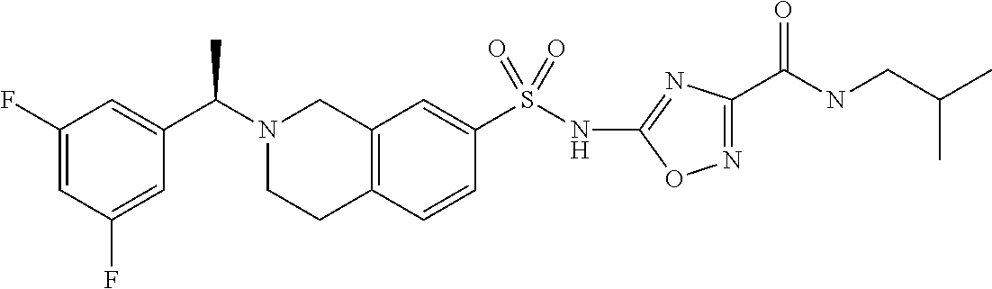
C1(F)=CC(F)=CC(C(N2CCC3=C(C2)C=C(S(NC2=NC(C(NCC(C)C)=O)=NO2)(=O)=O)C=C3)C)=C1
